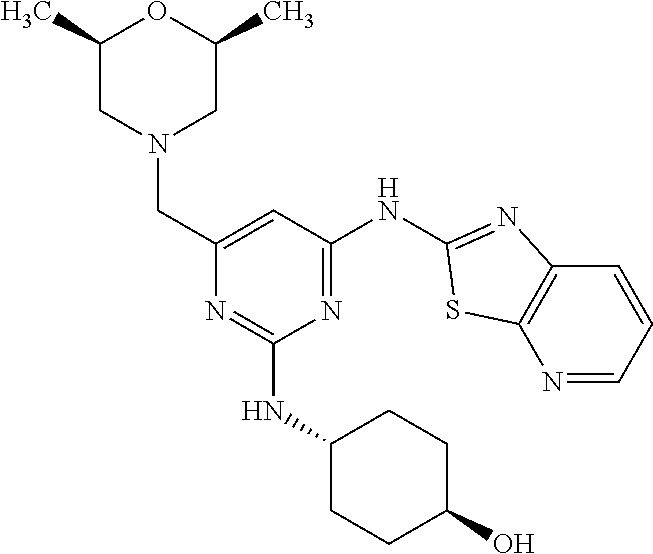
N1=CC=CC2=C1SC(NC1=NC(NC3CCC(O)CC3)=NC(CN3CC(C)OC(C)C3)=C1)=N2
